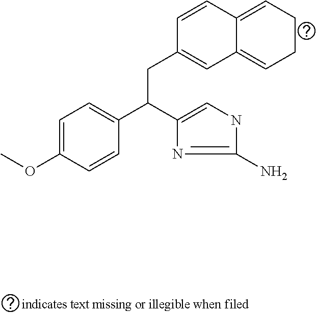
C1=C(OC)C=CC(C(C2=CNC(N)=N2)CC2=CC3=CCCC=C3C=C2)=C1
